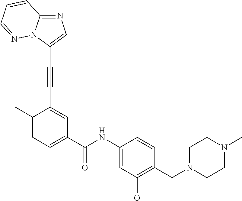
N1=C2N(C(C#CC3=CC(C(NC4=CC(O)=C(CN5CCN(C)CC5)C=C4)=O)=CC=C3C)=C1)N=CC=C2
